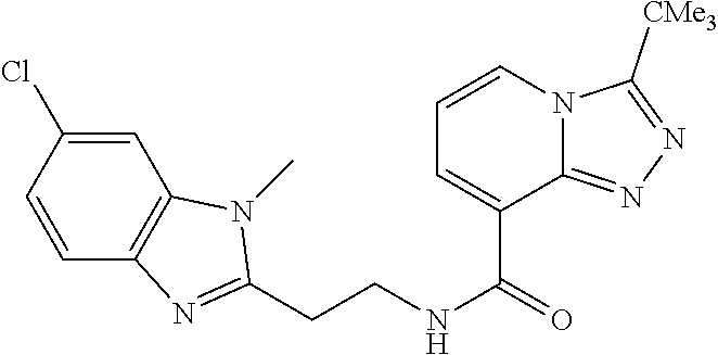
C(CNC(=O)C1=CC=CN2C1=NN=C2[CMe3])C1=NC2=C(C=C(Cl)C=C2)N1C
